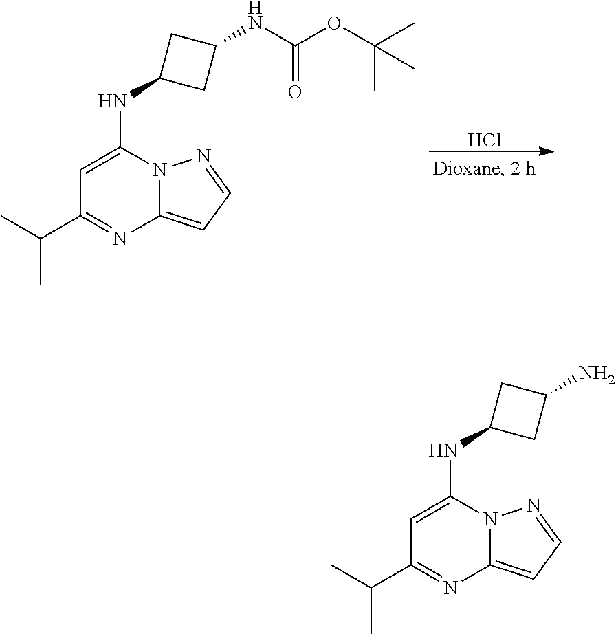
Cl.N12C(=CC=N1)N=C(C(C)C)C=C2NC1CC(NC(=O)OC(C)(C)C)C1.N12C(=CC=N1)N=C(C(C)C)C=C2NC1CC(N)C1
